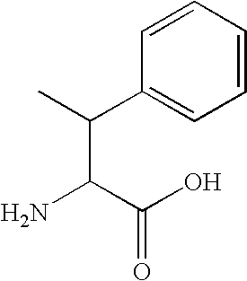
CC(C1=CC=CC=C1)C(C(O)=O)N
